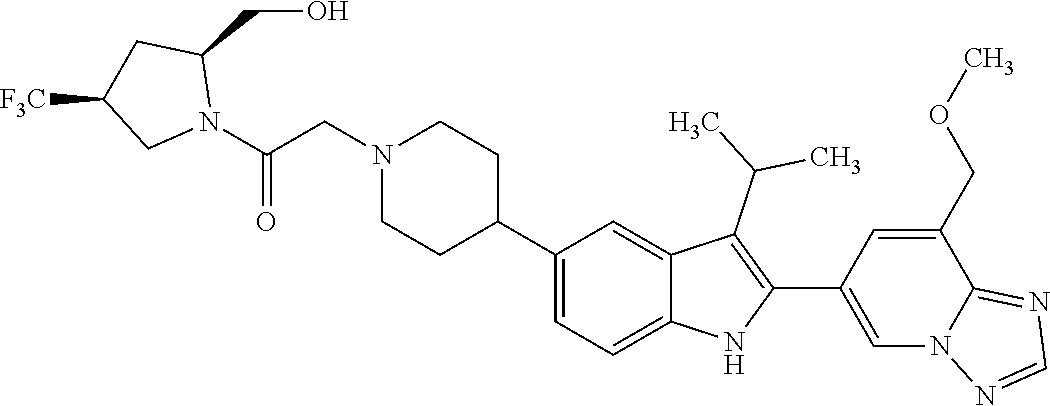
C1(C2CCN(CC(=O)N3C(CO)CC([F3C])C3)CC2)=CC=C2C(=C1)C(C(C)C)=C(C1=CN3C(=NC=N3)C(COC)=C1)N2
